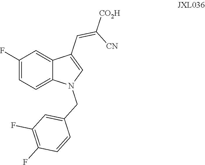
C1(F)=CC=C2C(=C1)C(C=C([CN])[CO2H])=CN2CC1=CC(F)=C(F)C=C1
